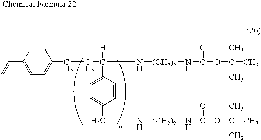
C=CC1=CC=C(CCC([H])(N[(CH2)2]NC(=O)OC(C)(C)C)C2=CC=C(CN[(CH2)2]NC(=O)OC(C)(C)C)C=C2)C=C1
